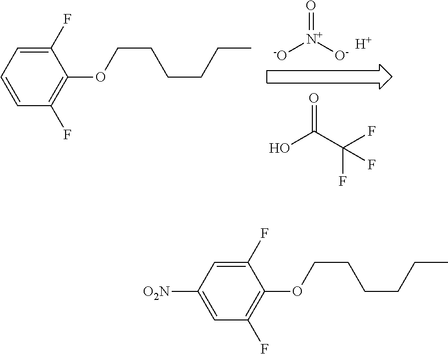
[-O][N+]([O-])=O.[H].FC(C(O)=O)(F)F.C1(F)=C(OCCCCCC)C(F)=CC=C1.C1(F)=C(OCCCCCC)C(F)=CC([O2N])=C1
